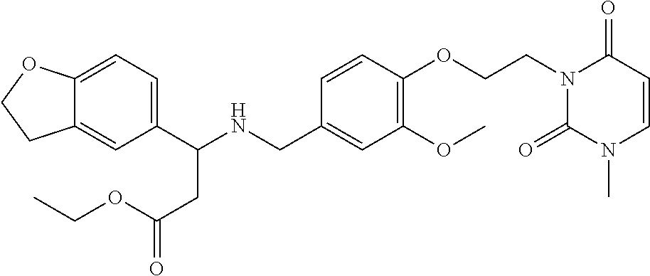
C1(C(NCC2=CC(OC)=C(OCCN3C(=O)N(C)C=CC3=O)C=C2)CC(=O)OCC)=CC=C2C(=C1)CCO2
